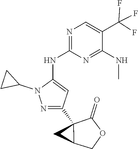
C1(C23C(=O)OCC2C3)=NN(C2CC2)C(NC2=NC=C(C(F)(F)F)C(NC)=N2)=C1
